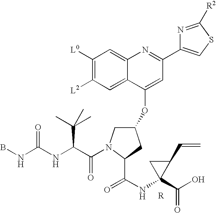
C1(OC2=CC(C3=CSC([R2])=N3)=NC3=CC([L0])=C([L2])C=C23)CN(C(=O)C(C(C)(C)C)NC(=O)NB)C(C(=O)NC2(C(=O)O)CC2C=C)C1
